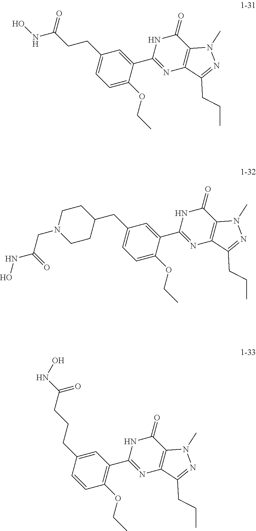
C(C1=CC=C(OCC)C(C2=NC3=C(C(=O)N2)N(C)N=C3CCC)=C1)CC(=O)NO.C(C1=CC=C(OCC)C(C2=NC3=C(C(=O)N2)N(C)N=C3CCC)=C1)C1CCN(CC(=O)NO)CC1.C(C1=CC(C2=NC3=C(C(=O)N2)N(C)N=C3CCC)=C(OCC)C=C1)CCC(NO)=O
